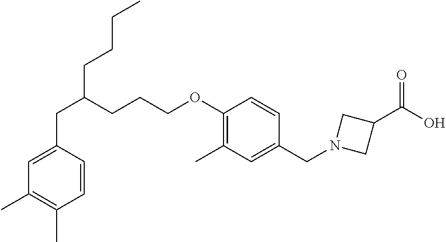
C(C1=CC(C)=C(C)C=C1)C(CCCOC1=C(C)C=C(CN2CC(C(O)=O)C2)C=C1)CCCC
